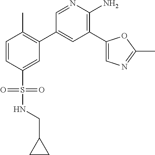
C1=CC(S(=O)(NCC2CC2)=O)=CC(C2=CC(C3=CN=C(C)O3)=C(N)N=C2)=C1C
